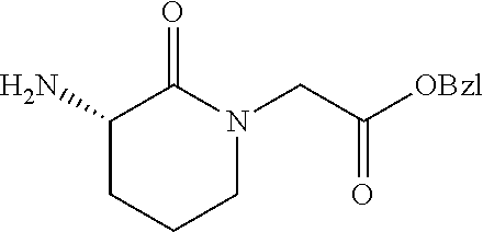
C1(N)CCCN(CC([OBzl])=O)C1=O
